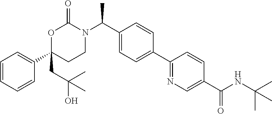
C1=CC=CC(C2(CC(O)(C)C)CCN(C(C3=CC=C(C4=NC=C(C(NC(C)(C)C)=O)C=C4)C=C3)C)C(=O)O2)=C1
